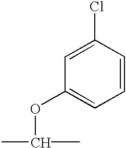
C1=CC(Cl)=CC(OC(C)C)=C1
